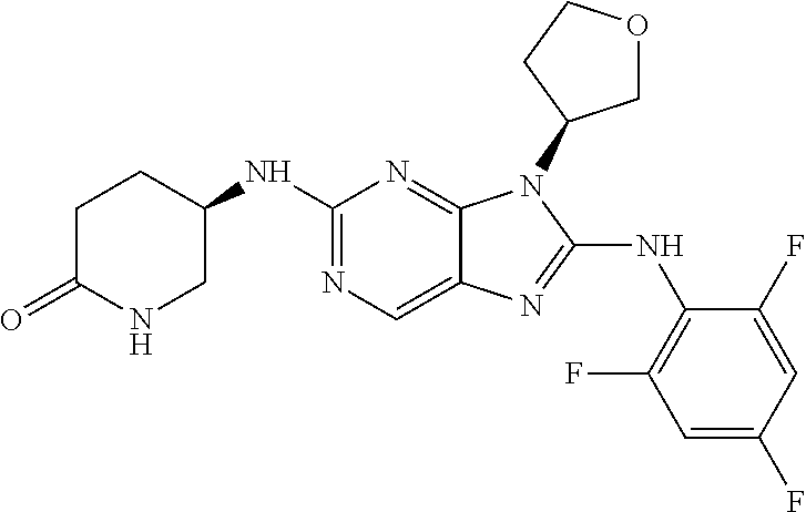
N1=C(NC2=C(F)C=C(F)C=C2F)N(C2COCC2)C2=NC(NC3CNC(=O)CC3)=NC=C12
